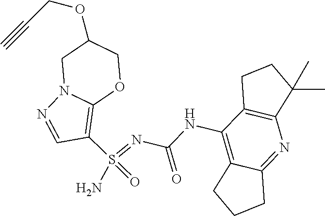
C1(S(=O)(=NC(NC2=C3C(=NC4=C2CCC4(C)C)CCC3)=O)N)=C2OCC(OCC#C)CN2N=C1
